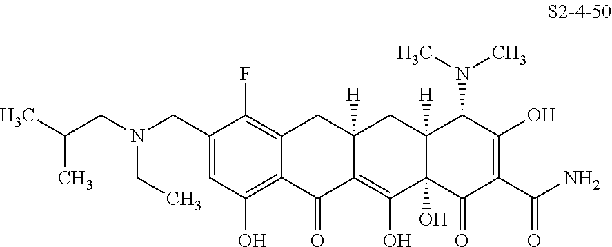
C1(CN(CC(C)C)CC)=CC(O)=C2C(=C1F)CC1([H])C(=C(O)C3(O)C([H])(C1)C(N(C)C)C(O)=C(C(N)=O)C3=O)C2=O
